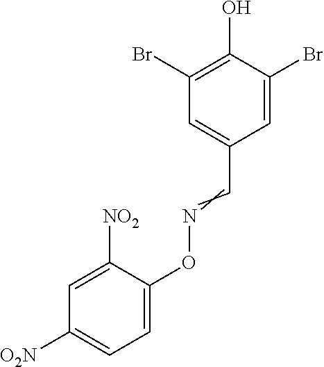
N(OC1=CC=C([O2N])C=C1[NO2])=CC1=CC(Br)=C(O)C(Br)=C1
